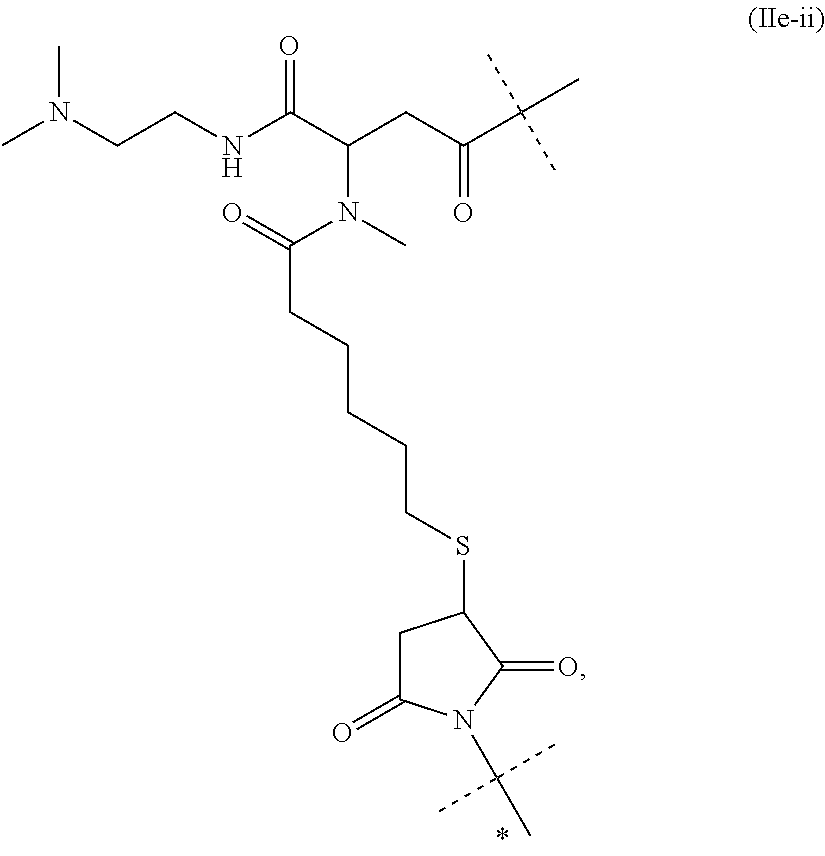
CN(CCNC(C(CC(C(C)(C)C)=O)N(C(=O)CCCCCSC1CC(=O)N(C(C)(C)C)C1=O)C)=O)C
